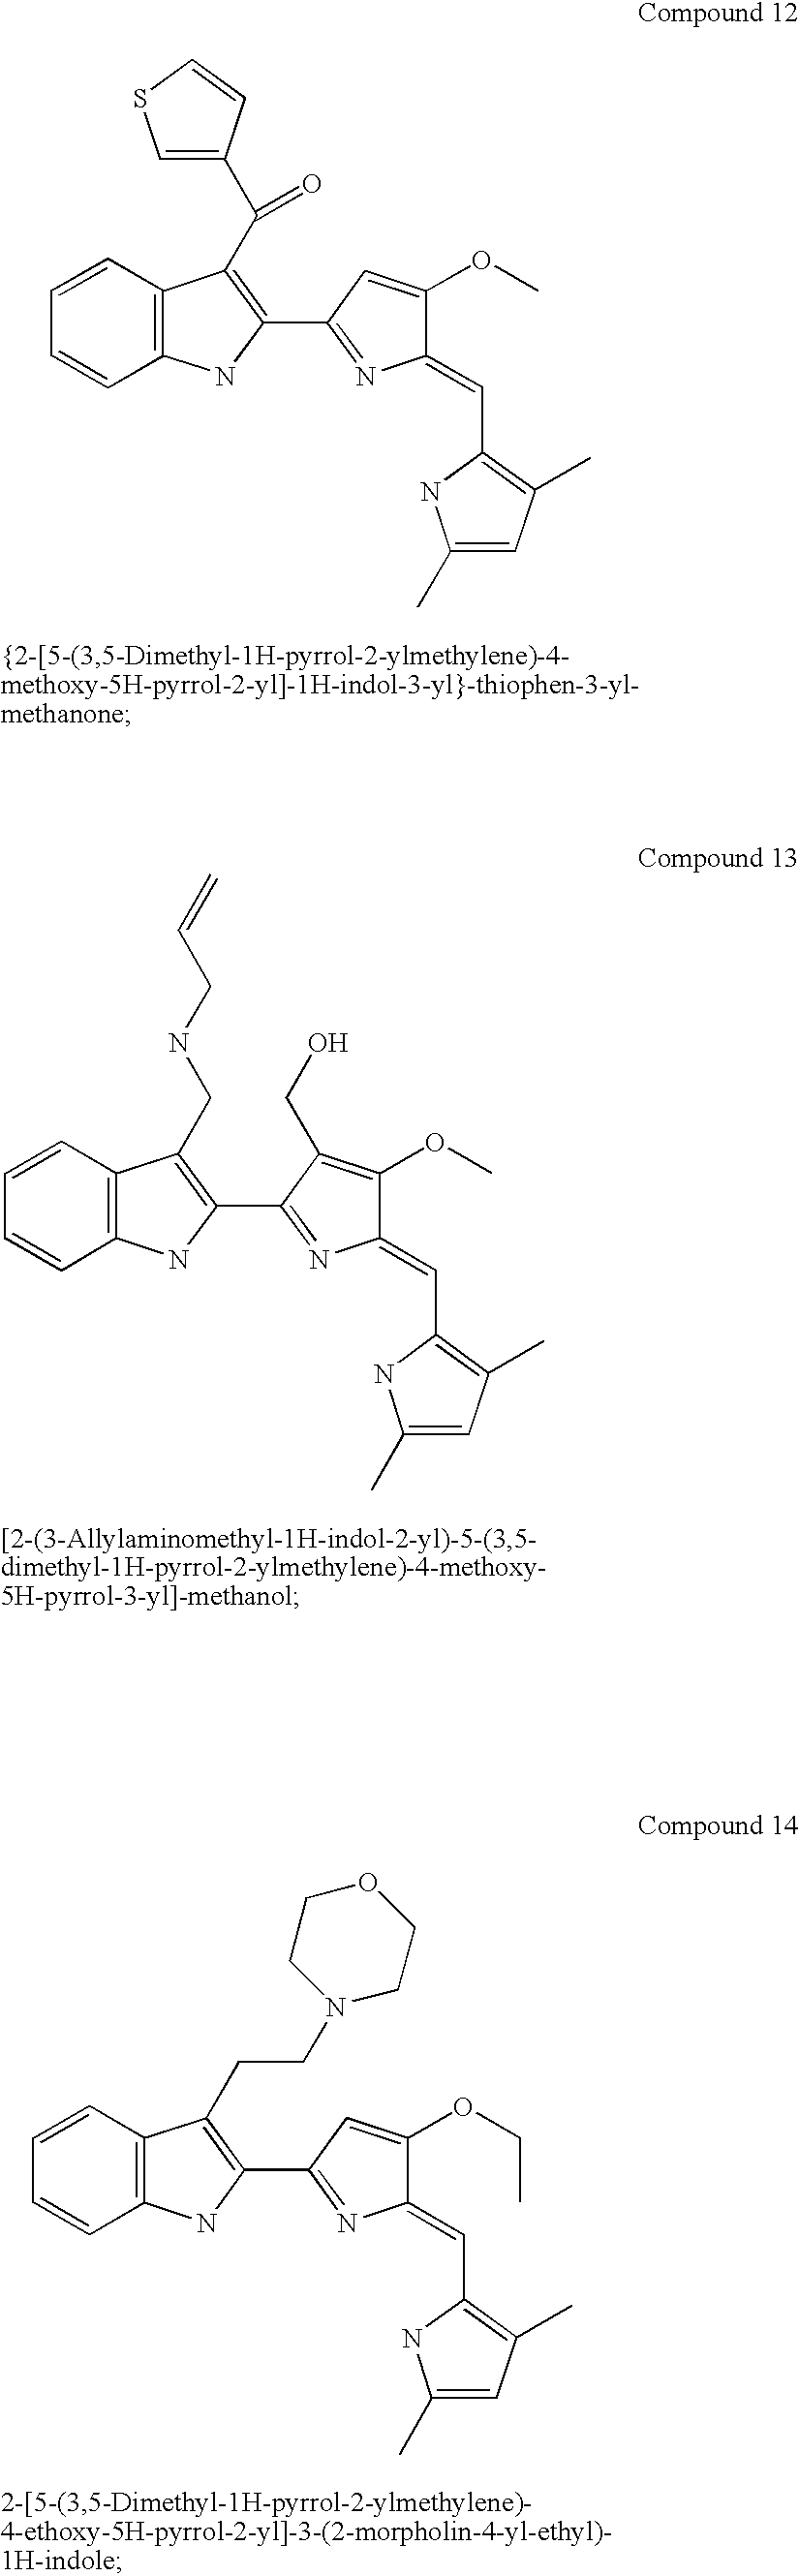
C12=C(C=CC=C1)C(C(=O)C1=CSC=C1)=C(C1=NC(=CC3=C(C)C=C(C)N3)C(OC)=C1)N2.C12=C(C=CC=C1)C(CNCC=C)=C(C1=NC(=CC3=C(C)C=C(C)N3)C(OC)=C1CO)N2.C12=C(C=CC=C1)C(CCN1CCOCC1)=C(C1=NC(=CC3=C(C)C=C(C)N3)C(OCC)=C1)N2
